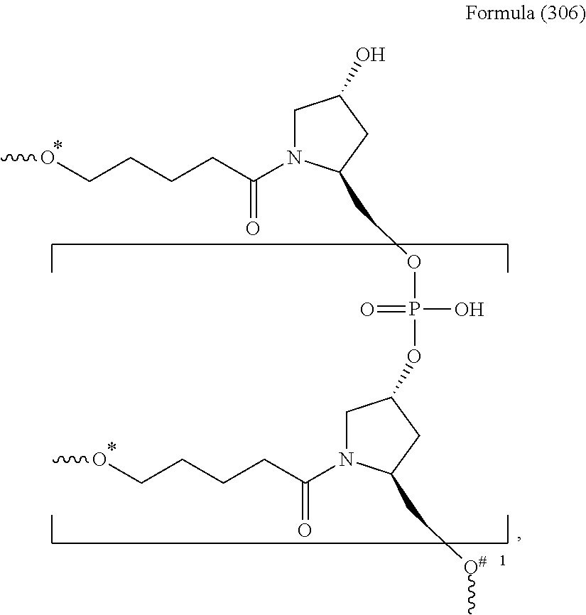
COCCCCC(N1CC(O)CC1COP(O)(=O)OC1CN(C(CCCCOC)=O)C(C[O#]C)C1)=O
